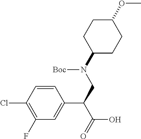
C1=CC(Cl)=C(F)C=C1C(CN(C1CCC(OC)CC1)[Boc])C(=O)O
